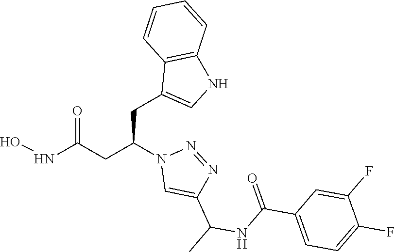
N1=NC(C(C)NC(=O)C2=CC=C(F)C(F)=C2)=CN1C(CC1=CNC2=C1C=CC=C2)CC(=O)NO
